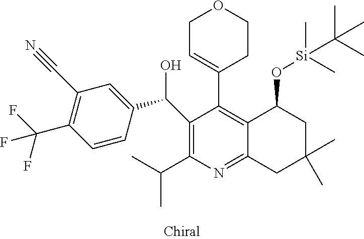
C1(C(C2=CC(C#N)=C(C(F)(F)F)C=C2)O)=C(C(C)C)N=C2C(=C1C1=CCOCC1)C(O[Si](C)(C)C(C)(C)C)CC(C)(C)C2
